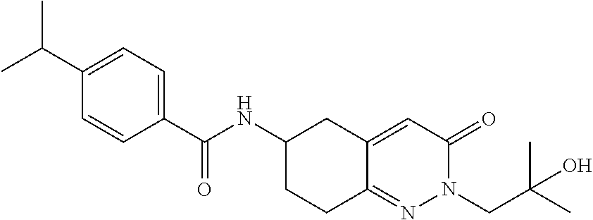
C1(C(C)C)=CC=C(C(NC2CCC3=NN(CC(C)(C)O)C(=O)C=C3C2)=O)C=C1
